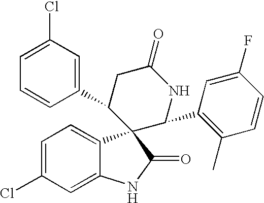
C1=C(Cl)C=C2C(=C1)C1(C(=O)N2)C(C2=CC(Cl)=CC=C2)CC(=O)NC1C1=C(C)C=CC(F)=C1
